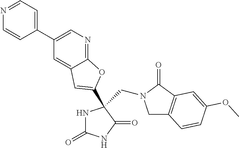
C1C2=C(C(=O)N1CC1(C3=CC4=CC(C5=CC=NC=C5)=CN=C4O3)NC(=O)NC1=O)C=C(OC)C=C2
